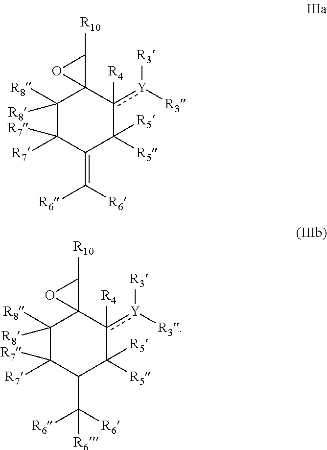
C1([R8])([R8])C([R7])([R7])C(=C([R6])[R6])C([R5])([R5])c([R4])([Y]([R3])[R3])C12C([R10])O2.C1([R8])([R8])C([R7])([R7])C(C([R6])([R6])[R6])C([R5])([R5])c([R4])([Y]([R3])[R3])C12C([R10])O2
